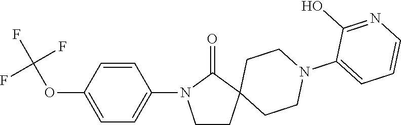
C1=CC(OC(F)(F)F)=CC=C1N1CCC2(C1=O)CCN(C1=CC=CN=C1O)CC2
